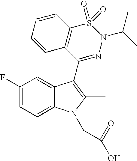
C1(F)=CC=C2C(=C1)C(C1=NN(C(C)C)S(=O)(=O)C3=C1C=CC=C3)=C(C)N2CC(=O)O
